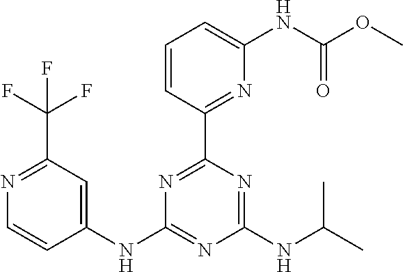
N1=C(C(F)(F)F)C=C(NC2=NC(NC(C)C)=NC(C3=NC(NC(OC)=O)=CC=C3)=N2)C=C1
